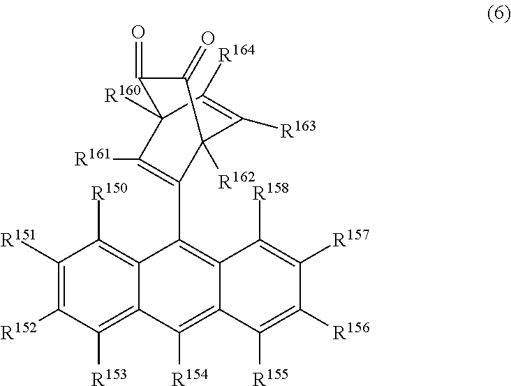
C1([R151])=C([R152])C([R153])=C2C(=C1[R150])C(C1=C([R161])C3([R160])C([R164])=C([R163])C1([R162])C(=O)C3=O)=C1C(=C2[R154])C([R155])=C([R156])C([R157])=C1[R158]
